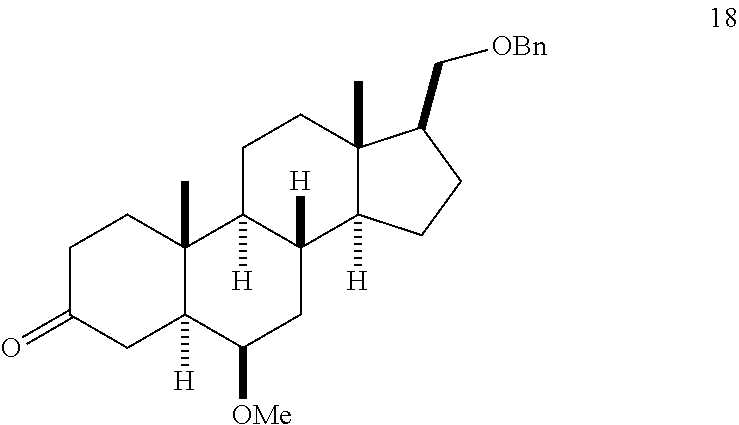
C1C(=O)CC2([H])C(C)(C1)C1([H])C([H])(CC2[OMe])C2([H])C(C)(CC1)C(C[OBn])CC2
